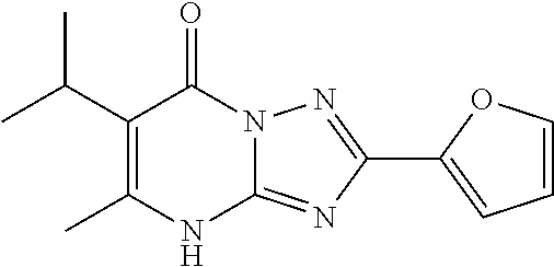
CC1=C(C(C)C)C(=O)N2C(=NC(C3=CC=CO3)=N2)N1
